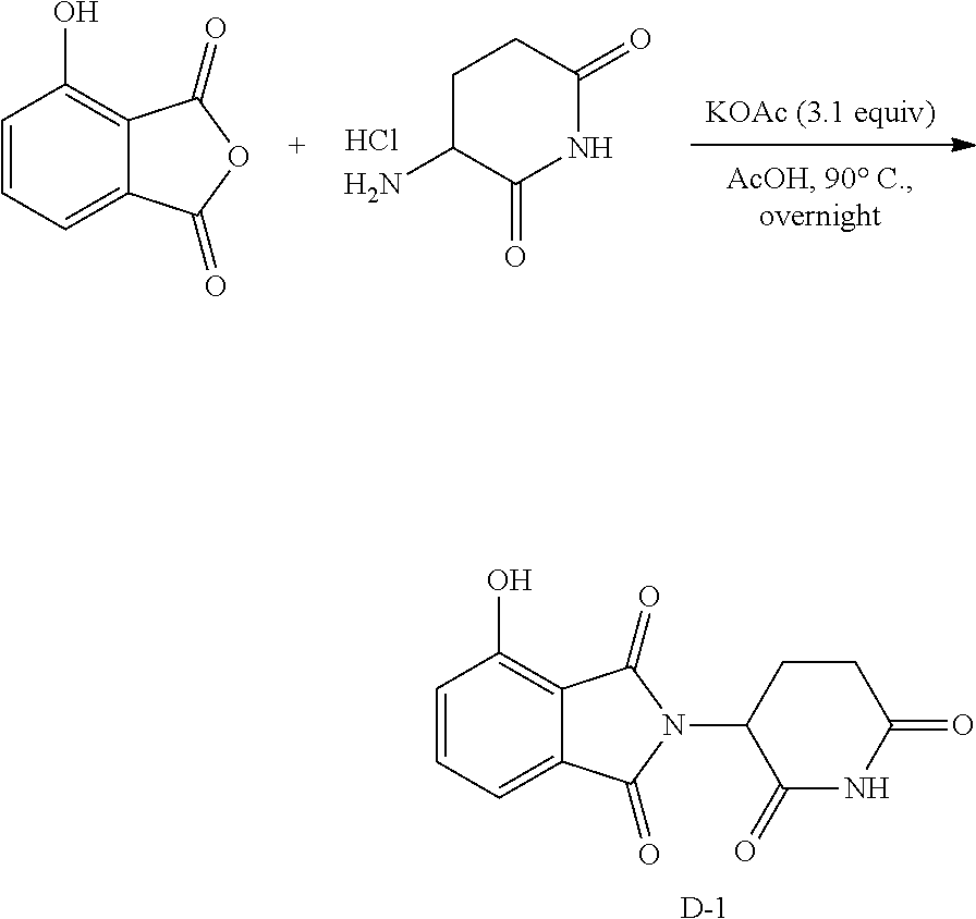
C12=CC=CC(O)=C1C(=O)N(C1C(=O)NC(=O)CC1)C2=O.[D].[KOAc (3.1 equiv)].Cl.C1C(N)C(=O)NC(=O)C1.C12=CC=CC(O)=C1C(=O)OC2=O
